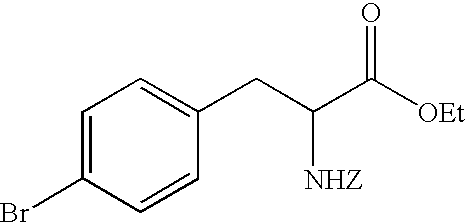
C1=C(Br)C=CC(CC(C([OEt])=O)[NHZ])=C1
